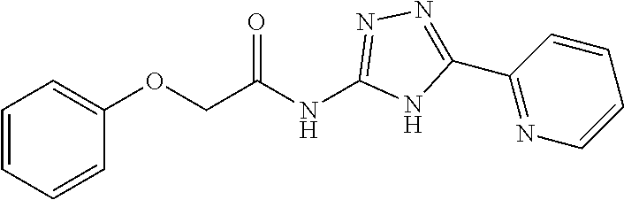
C1(OCC(NC2=NN=C(C3=NC=CC=C3)N2)=O)=CC=CC=C1
